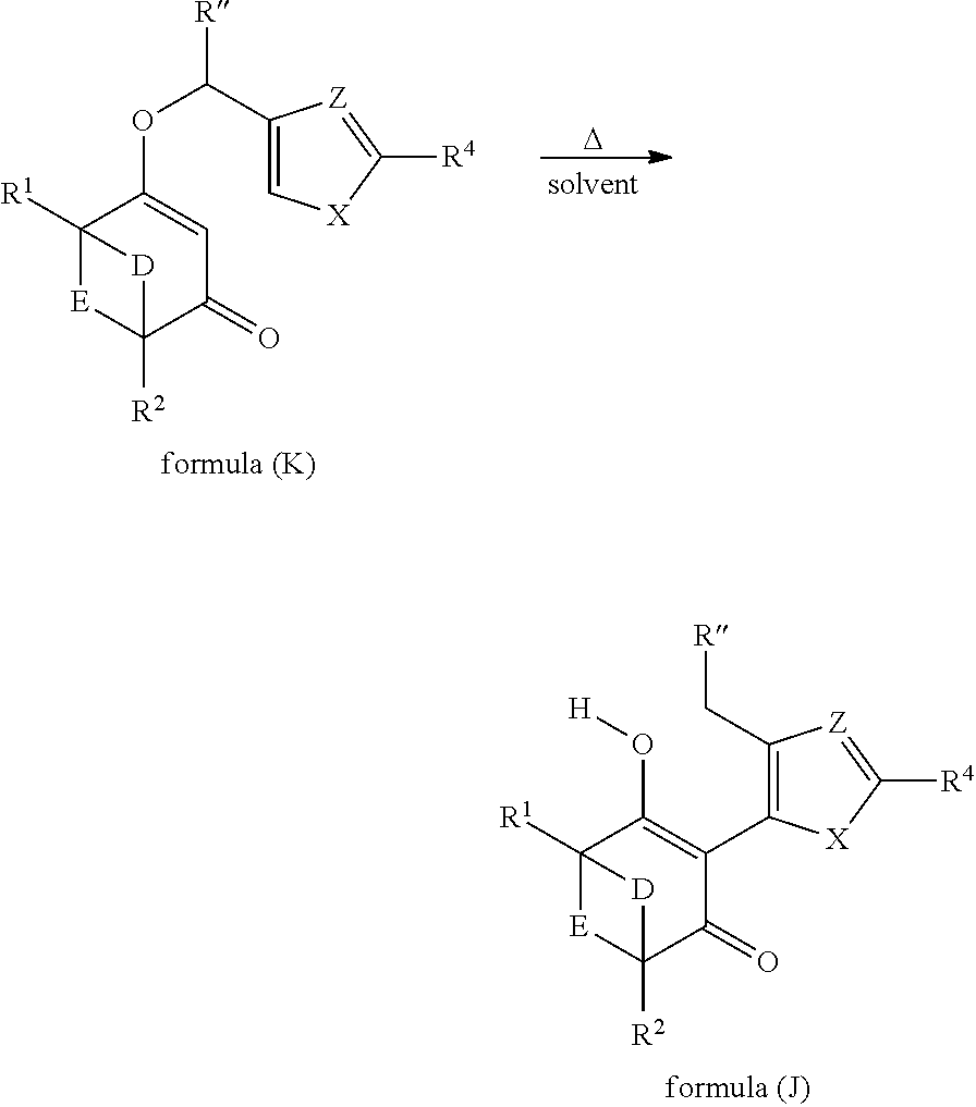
C12([R1])[E]C([R2])(C(=O)C=C1OC(C1=C[X]C([R4])=[Z]1)[R])[D]2.[D].C12([R1])[E]C([R2])(C(=O)C(C3=C(C[R])[Z]=C([R4])[X]3)=C1O[H])[D]2
